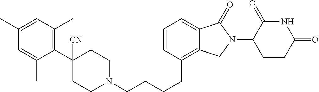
C(CCC1=C2C(=CC=C1)C(=O)N(C1C(=O)NC(=O)CC1)C2)CN1CCC([CN])(C2=C(C)C=C(C)C=C2C)CC1
